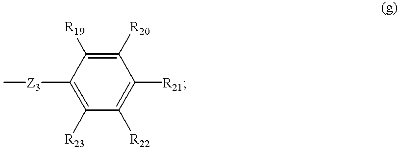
C1([Z3]C)=C([R23])C([R22])=C([R21])C([R20])=C1[R19]
